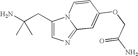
C1(CC(N)(C)C)=CN=C2N1C=CC(OCC(=O)N)=C2
